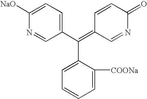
C(C1=CC=CC=C1[COONa])(C1=CC=C([NaO])N=C1)=C1C=NC(=O)C=C1
